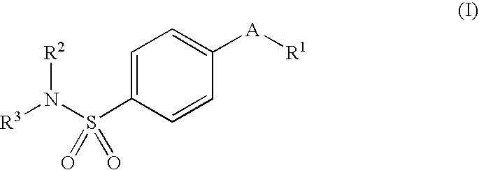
C1=C(S(N([R3])[R2])(=O)=O)C=CC([A][R1])=C1
